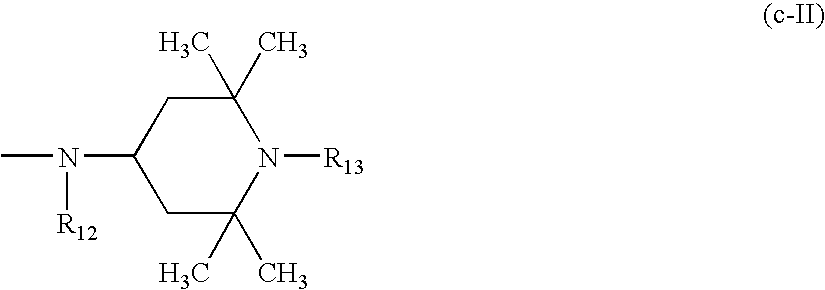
CN(C1CC(C)(C)N([R13])C(C)(C)C1)[R12]
